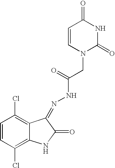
C1=CC(Cl)=C2C(=C1Cl)C(=NNC(=O)CN1C(=O)NC(=O)C=C1)C(=O)N2
